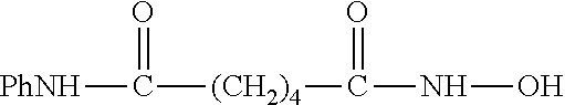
[PhNH]C([(CH2)4]C(NO)=O)=O
